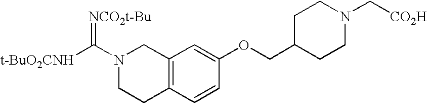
N1(C([t-BuO2CNH])=[NCO2t-Bu])CCC2=C(C1)C=C(OCC1CCN(C[CO2H])CC1)C=C2
